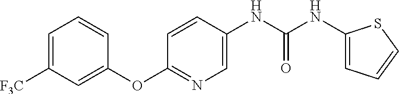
C1=C([F3C])C=C(OC2=NC=C(NC(NC3=CC=CS3)=O)C=C2)C=C1
